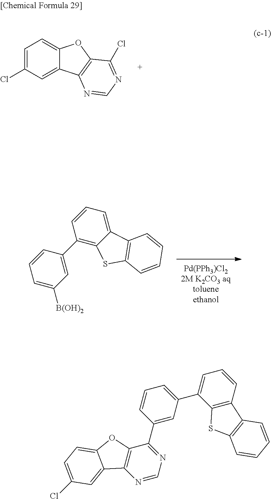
C1=C(Cl)C=C2C(=C1)OC1=C2N=CN=C1Cl.C1(C2=CC([B(OH)2])=CC=C2)=C2C(=CC=C1)C1=C(S2)C=CC=C1.N1=CN=C(C2=CC(C3=CC=CC4=C3SC3=C4C=CC=C3)=CC=C2)C2=C1C1=CC(Cl)=CC=C1O2
